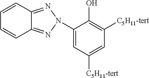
C12=NN(C3=CC([C5H11-tert])=CC([C5H11-tert])=C3O)N=C1C=CC=C2
